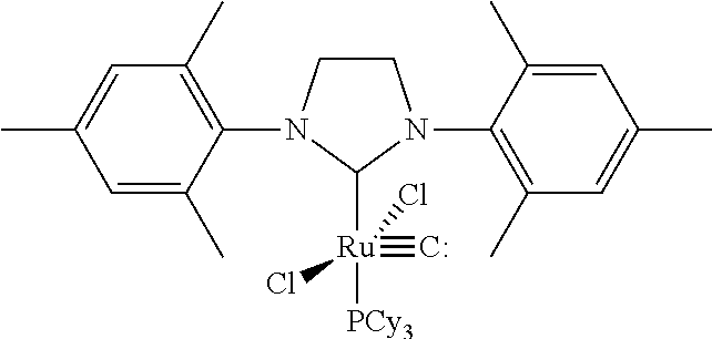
C1CN(C2=C(C)C=C(C)C=C2C)C([Ru](Cl)([PCy3])(Cl)#[C:])N1C1=C(C)C=C(C)C=C1C
